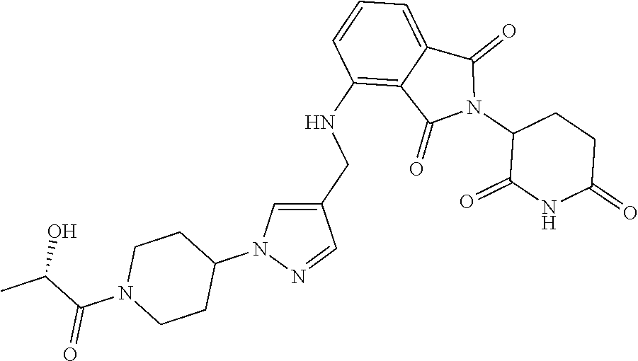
C1(NCC2=CN(C3CCN(C(=O)C(O)C)CC3)N=C2)=C2C(=CC=C1)C(=O)N(C1C(=O)NC(=O)CC1)C2=O
